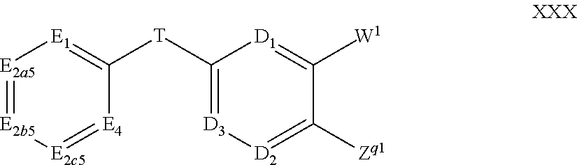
[E2a5]1=[E2b5][E2c5]=[E4]C([T]C2=[D3][D2]=C([Zq1])C([W1])=[D1]2)=[E1]1
